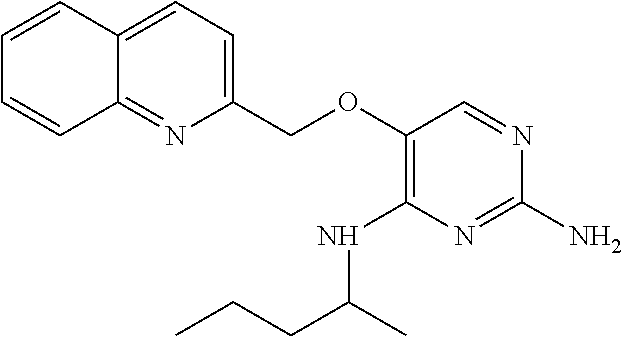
C(OC1=C(NC(CCC)C)N=C(N)N=C1)C1=CC=C2C(=N1)C=CC=C2
